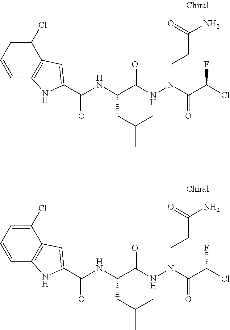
C(C(NN(CCC(N)=O)C(C(Cl)F)=O)=O)(NC(C1=CC2=C(N1)C=CC=C2Cl)=O)CC(C)C.C(C(NN(CCC(N)=O)C(C(Cl)F)=O)=O)(NC(C1=CC2=C(N1)C=CC=C2Cl)=O)CC(C)C
